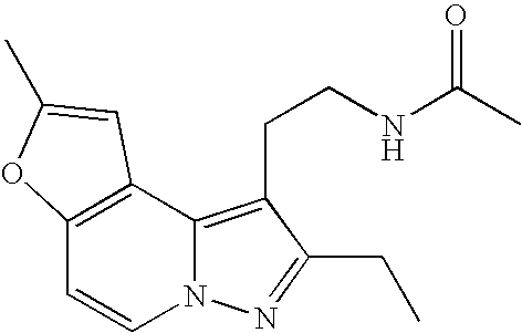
C12=C(C3=C(CCNC(C)=O)C(CC)=NN3C=C1)C=C(C)O2
